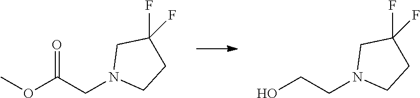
OCCN1CCC(F)(F)C1.O(C(CN1CCC(F)(F)C1)=O)C
